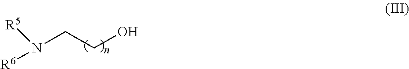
N(CCO)([R6])[R5]
